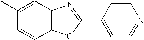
C1(C)=CC2=C(C=C1)OC(C1=CC=NC=C1)=N2
